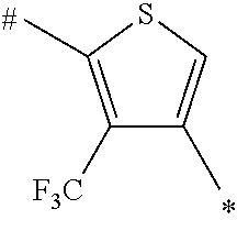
C1([F3C])=C(C)SC=C1C
